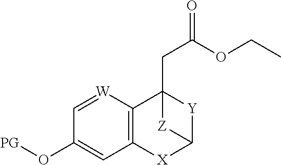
C12=C([W]=CC(O[PG])=C1)C1(CC(=O)OCC)[Y]C([X]2)[Z]1
